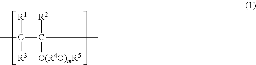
CC(C([R2])([O(R4O)mR5])C)([R1])[R3]
